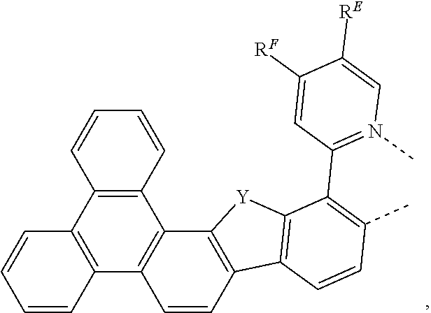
C1=CC2=C(C3=C1C1=C(C4=C3C=CC=C4)C=CC=C1)[Y]C1=C2C=CC(C)=C1C1=N(C)C=C([RE])C([RF])=C1
